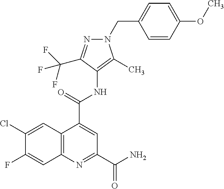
C12=C(N=C(C(=O)N)C=C1C(=O)NC1=C(C)N(CC3=CC=C(OC)C=C3)N=C1C(F)(F)F)C=C(F)C(Cl)=C2
